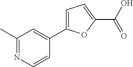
C1(C)=NC=CC(C2=CC=C(C(O)=O)O2)=C1
